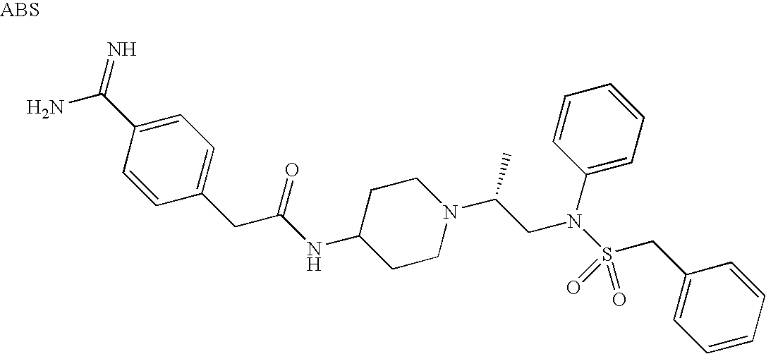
C1(CC(NC2CCN(C(CN(C3=CC=CC=C3)S(CC3=CC=CC=C3)(=O)=O)C)CC2)=O)=CC=C(C(=N)N)C=C1
